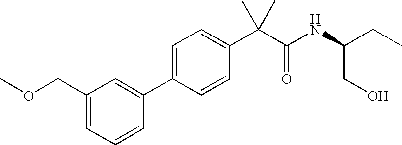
COCC1=CC=CC(C2=CC=C(C(C(=O)NC(CC)CO)(C)C)C=C2)=C1
